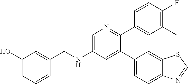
C(NC1=CN=C(C2=CC(C)=C(F)C=C2)C(C2=CC=C3C(=C2)SC=N3)=C1)C1=CC(O)=CC=C1
